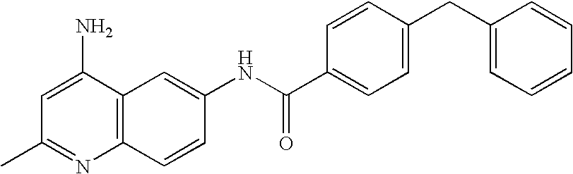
CC1=NC2=C(C(N)=C1)C=C(NC(C1=CC=C(CC3=CC=CC=C3)C=C1)=O)C=C2
